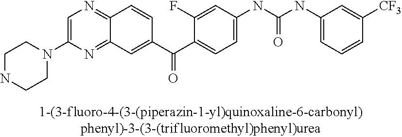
N1=C2C(=NC=C1N1CCNCC1)C=CC(C(C1=CC=C(NC(NC3=CC=CC([CF3])=C3)=O)C=C1F)=O)=C2
